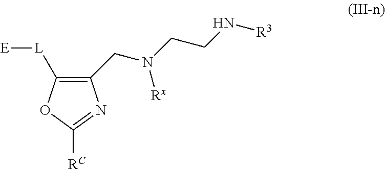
C1([L][E])=C(CN(CCN[R3])[Rx])N=C([RC])O1
